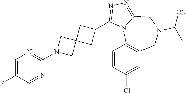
C1=C(F)C=NC(N2CC3(C2)CC(C2=NN=C4N2C2=C(CN(C([CN])C)C4)C=C(Cl)C=C2)C3)=N1
